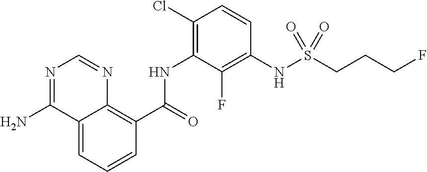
C1=CC=C2C(=C1C(NC1=C(Cl)C=CC(NS(CCCF)(=O)=O)=C1F)=O)N=CN=C2N
